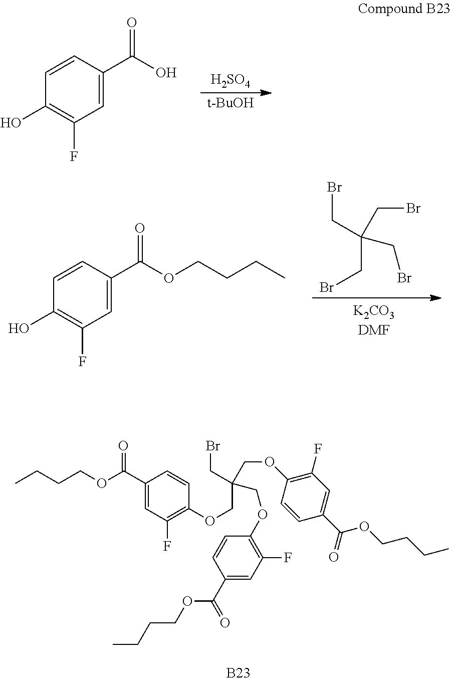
[K2CO3DMF].C1=CC(O)=C(F)C=C1C(=O)OCCCC.BrCC(CBr)(CBr)CBr.C1=CC(O)=C(F)C=C1C(O)=O.[H2SO4].[t-BuOH].C1=CC(OCC(CBr)(COC2=C(F)C=C(C(=O)OCCCC)C=C2)COC2=C(F)C=C(C(=O)OCCCC)C=C2)=C(F)C=C1C(=O)OCCCC.[B23]
